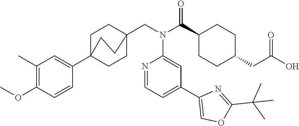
C1(C)=C(OC)C=CC(C23CCC(CN(C(C4CCC(CC(O)=O)CC4)=O)C4=CC(C5=COC(C(C)(C)C)=N5)=CC=N4)(CC2)CC3)=C1
